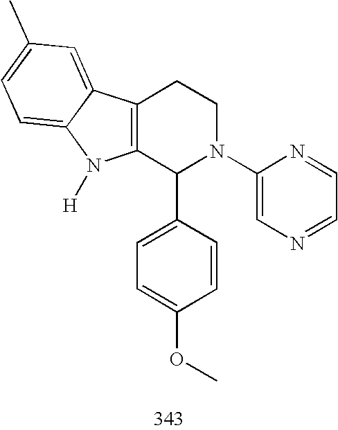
C12=C(C(C3=CC=C(OC)C=C3)N(C3=CN=CC=N3)CC1)N([H])C1=CC=C(C)C=C21
